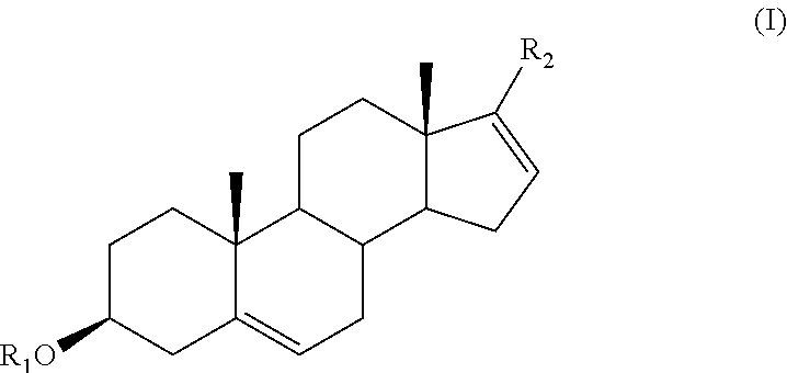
C1C([R1O])CC2=CCC3C(C2(C)C1)CCC1(C)C3CC=C1[R2]
